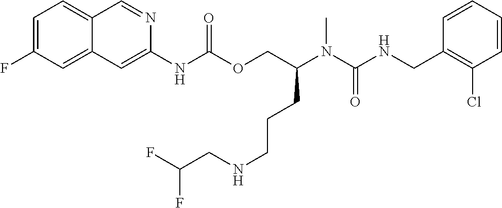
C1=CC(CNC(N(C(COC(NC2=CC3=CC(F)=CC=C3C=N2)=O)CCCNCC(F)F)C)=O)=C(Cl)C=C1
